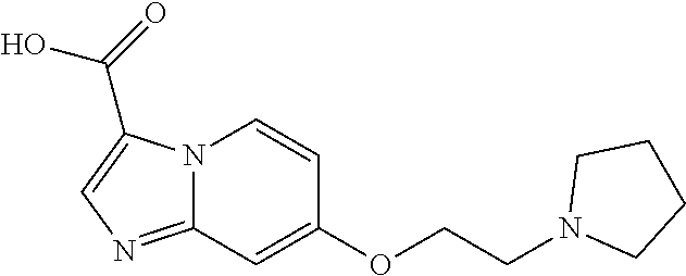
C1(OCCN2CCCC2)=CC2=NC=C(C(=O)O)N2C=C1
